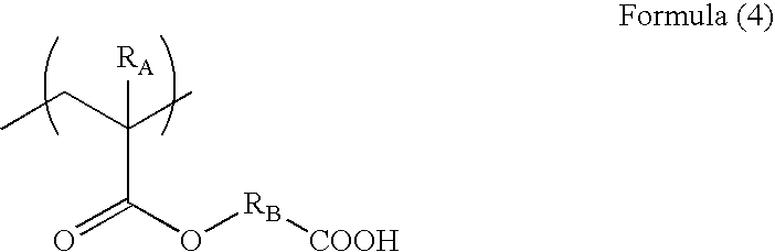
[RA]C(CC)(C)C(O[RB][COOH])=O
